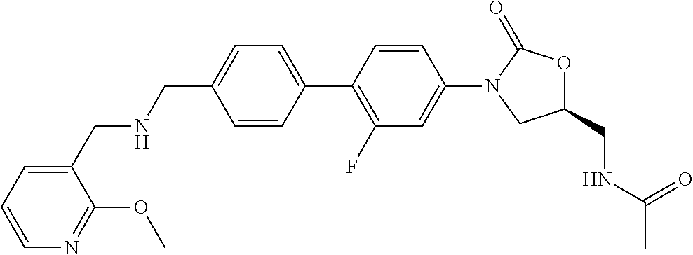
C(C1=CC=C(C2=C(F)C=C(N3CC(CNC(C)=O)OC3=O)C=C2)C=C1)NCC1=CC=CN=C1OC
